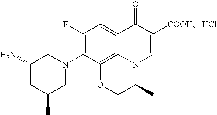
C1(C)CN(C2=C(F)C=C3C4=C2OCC(C)N4C=C([COOH])C3=O)CC(N)C1.Cl
